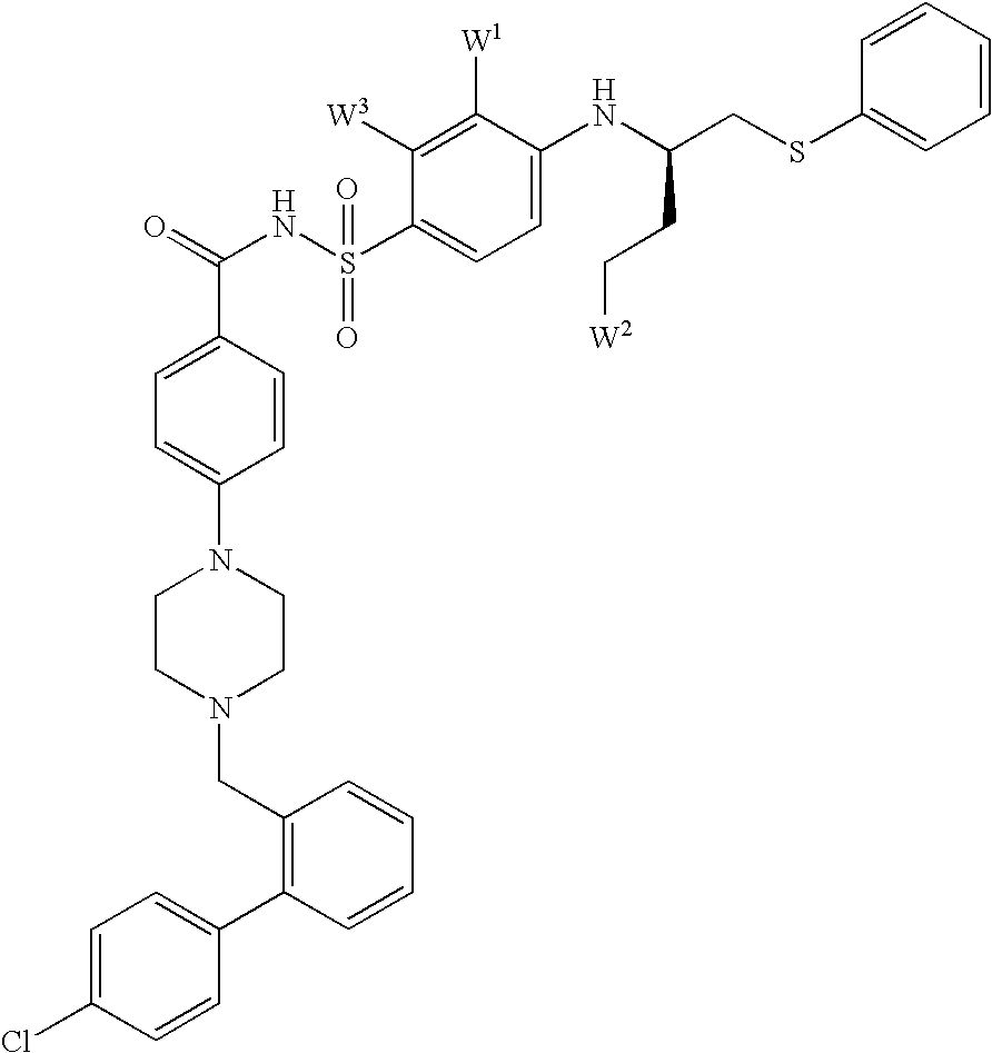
C1=C(Cl)C=CC(C2=C(CN3CCN(C4=CC=C(C(=O)NS(C5=CC=C(NC(CSC6=CC=CC=C6)CC[W2])C([W1])=C5[W3])(=O)=O)C=C4)CC3)C=CC=C2)=C1
